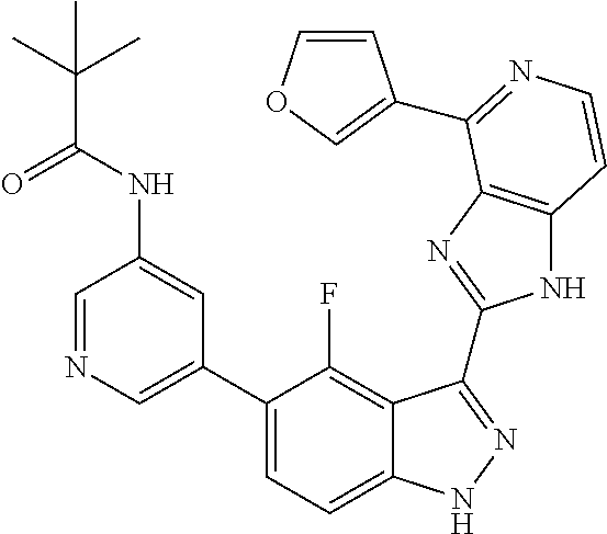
C1=C(C2=CC=C3C(=C2F)C(C2=NC4=C(N2)C=CN=C4C2=COC=C2)=NN3)C=C(NC(=O)C(C)(C)C)C=N1
